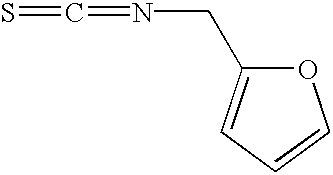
O1C(CN=C=S)=CC=C1
